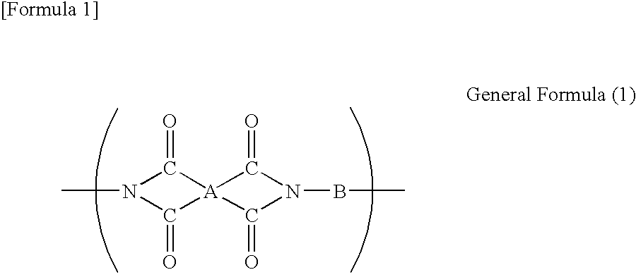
N1(C)C(=O)[A]2(C(=O)N(BC)C2=O)C1=O
